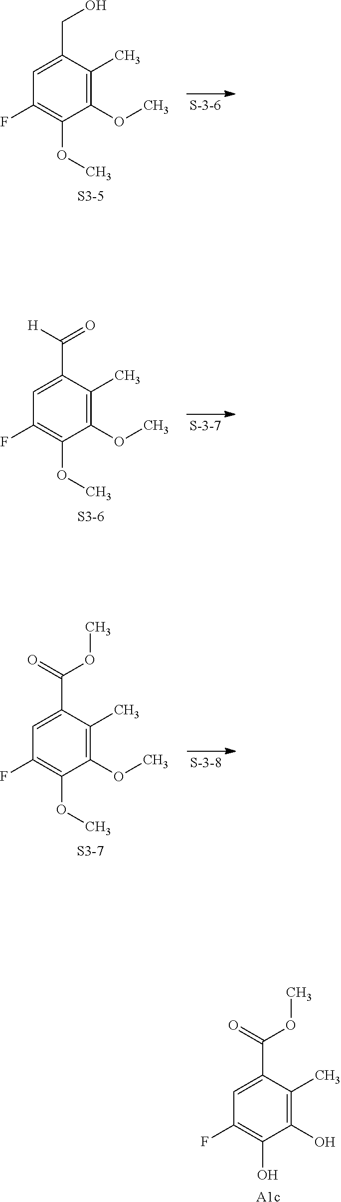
C1=C(CO)C(C)=C(OC)C(OC)=C1F.[S3-5].C1=C(C(=O)[H])C(C)=C(OC)C(OC)=C1F.[S3-6].C1=C(C(OC)=O)C(C)=C(OC)C(OC)=C1F.[S3-7].C1=C(C(OC)=O)C(C)=C(O)C(O)=C1F.[A1c]
